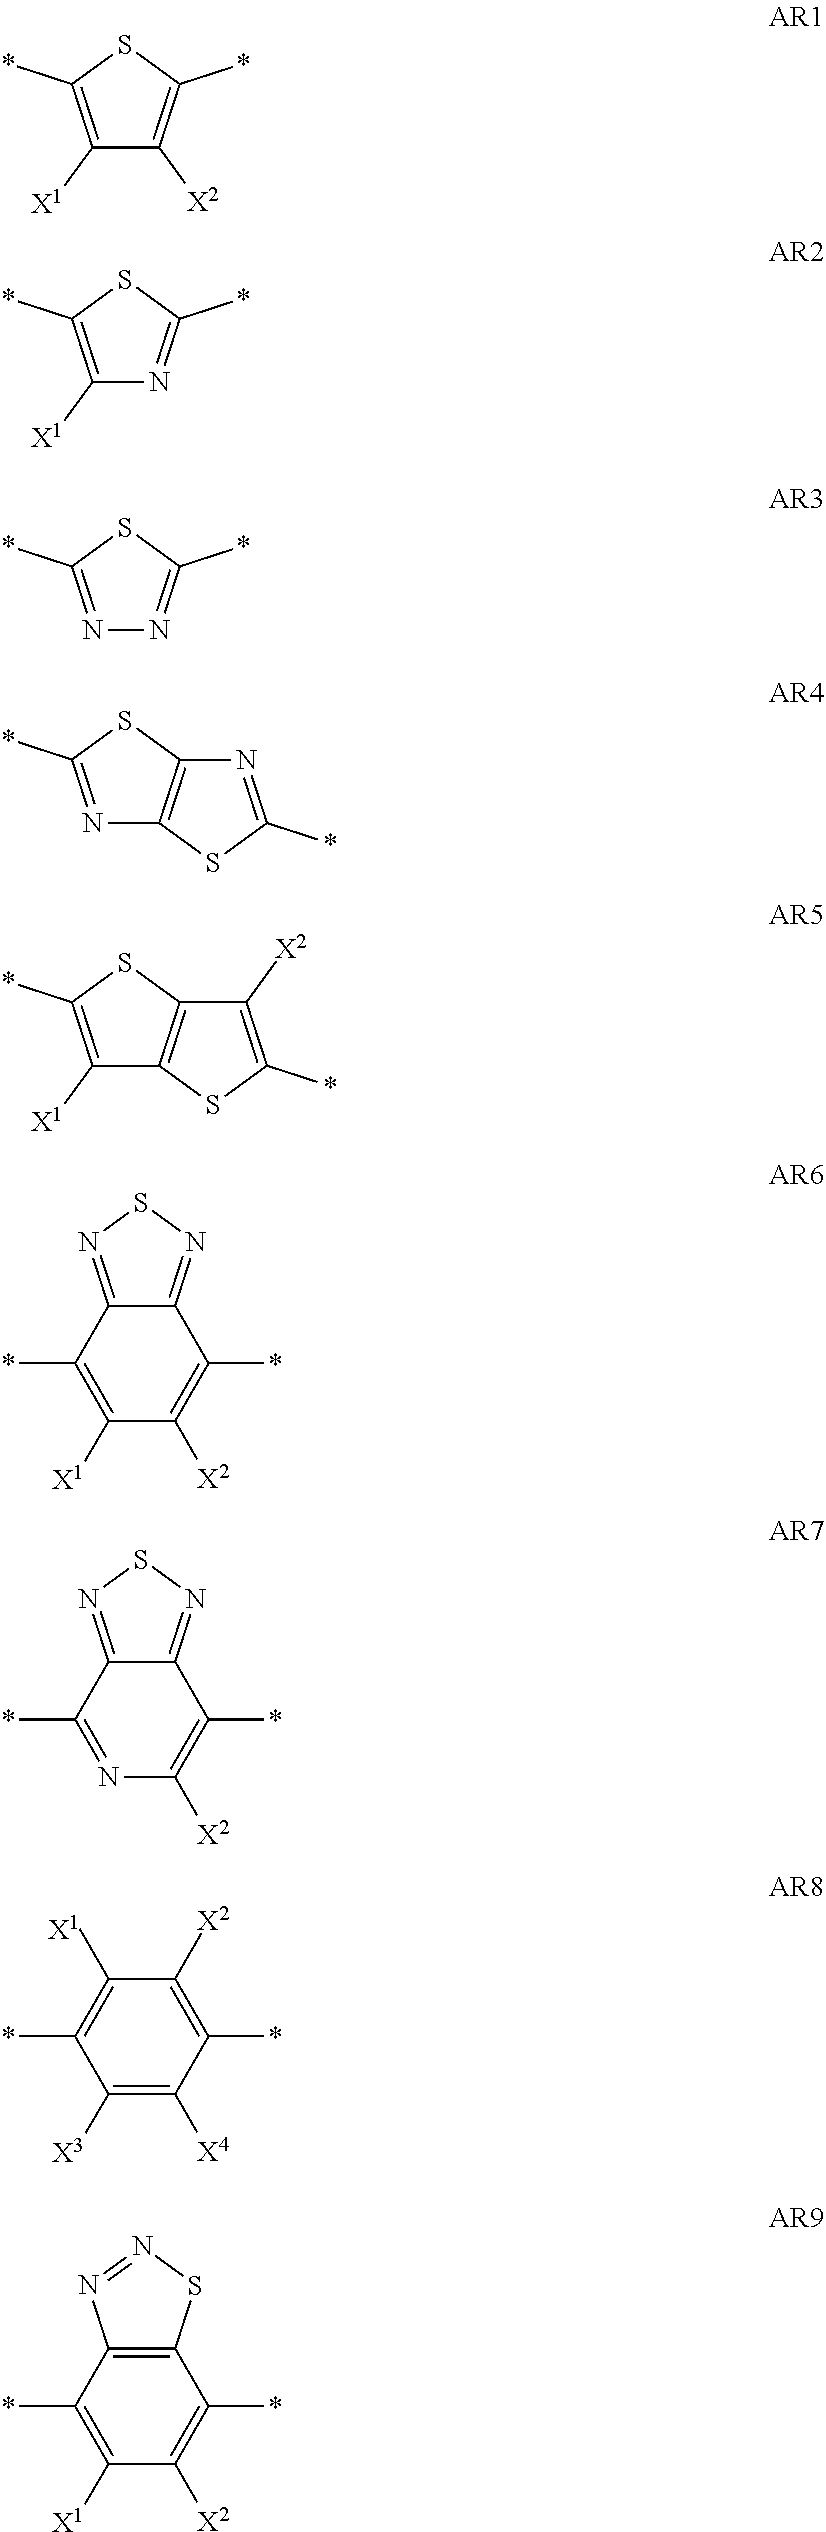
C1([X1])=C(*)SC(*)=C1[X2].C1([X1])=C(*)SC(*)=N1.N1=C(*)SC(*)=N1.N1=C(*)SC2=C1SC(*)=N2.C1([X1])=C(*)SC2=C1SC(*)=C2[X2].C1([X1])=C(*)C2=NSN=C2C(*)=C1[X2].N1=C(*)C2=NSN=C2C(*)=C1[X2].C1([X3])=C([X4])C(*)=C([X2])C([X1])=C1*.C1([X1])=C(*)C2=C(C(*)=C1[X2])SN=N2
